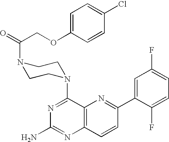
C12=C(C=CC(C3=CC(F)=CC=C3F)=N1)N=C(N)N=C2N1CCN(C(=O)COC2=CC=C(Cl)C=C2)CC1
